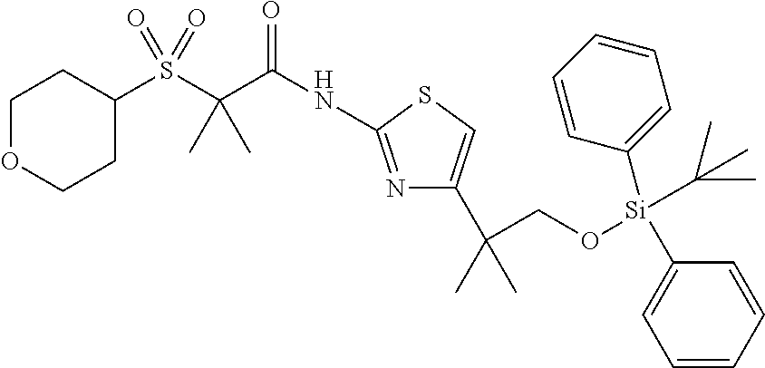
C1(S(C(C(NC2=NC(C(C)(CO[Si](C(C)(C)C)(C3=CC=CC=C3)C3=CC=CC=C3)C)=CS2)=O)(C)C)(=O)=O)CCOCC1
